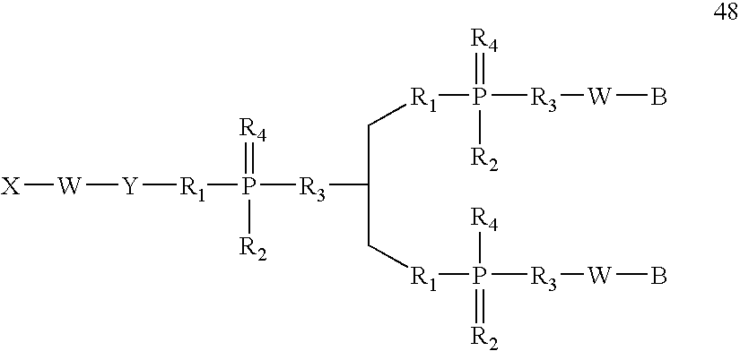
[X][W][Y][R1]P([R2])([R3]C(C[R1]P(=[R2])([R4])[R3][W]B)C[R1]P([R2])(=[R4])[R3][W]B)=[R4]
